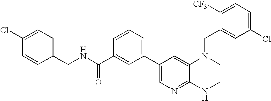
C1(CNC(C2=CC(C3=CN=C4C(=C3)N(CC3=CC(Cl)=CC=C3[CF3])CCN4)=CC=C2)=O)=CC=C(Cl)C=C1
